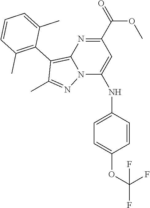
C1(C(=O)OC)=NC2=C(C3=C(C)C=CC=C3C)C(C)=NN2C(NC2=CC=C(OC(F)(F)F)C=C2)=C1
